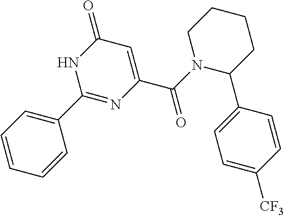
C1=CC=C(C2=NC(C(=O)N3C(C4=CC=C([CF3])C=C4)CCCC3)=CC(=O)N2)C=C1
